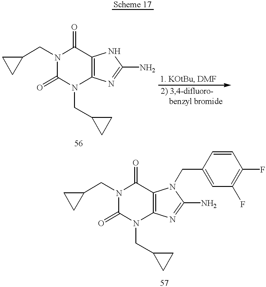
C1(CN2C(=O)N(CC3CC3)C3=C(C2=O)NC(N)=N3)CC1.C1(CN2C(=O)N(CC3CC3)C3=C(C2=O)N(CC2=CC(F)=C(F)C=C2)C(N)=N3)CC1
